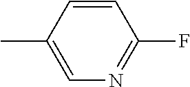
C1=CC(C)=CN=C1F
